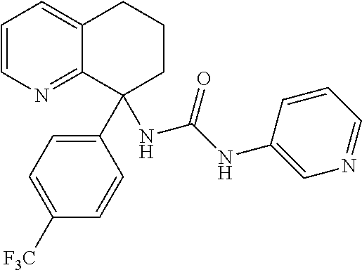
C1=CN=C2C(=C1)CCCC2(C1=CC=C([F3C])C=C1)NC(=O)NC1=CN=CC=C1
